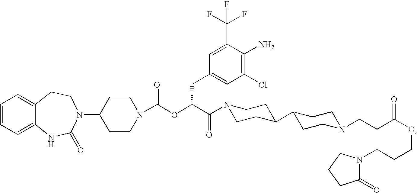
C1=CC=C2C(=C1)CCN(C1CCN(C(OC(C(=O)N3CCC(C4CCN(CCC(OCCCN5C(=O)CCC5)=O)CC4)CC3)CC3=CC(Cl)=C(N)C(C(F)(F)F)=C3)=O)CC1)C(=O)N2
